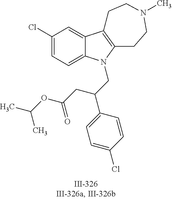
C12=CC(Cl)=CC=C1N(CC(C1=CC=C(Cl)C=C1)CC(OC(C)C)=O)C1=C2CCN(C)CC1
